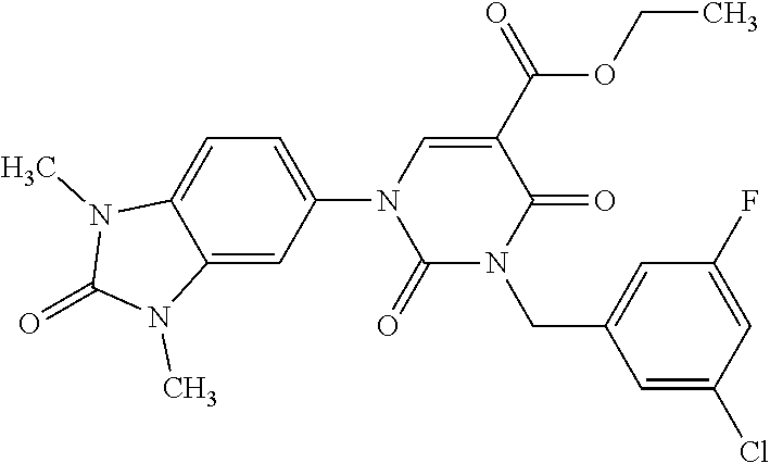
C1=C2C(=CC(N3C(=O)N(CC4=CC(F)=CC(Cl)=C4)C(=O)C(C(=O)OCC)=C3)=C1)N(C)C(=O)N2C
